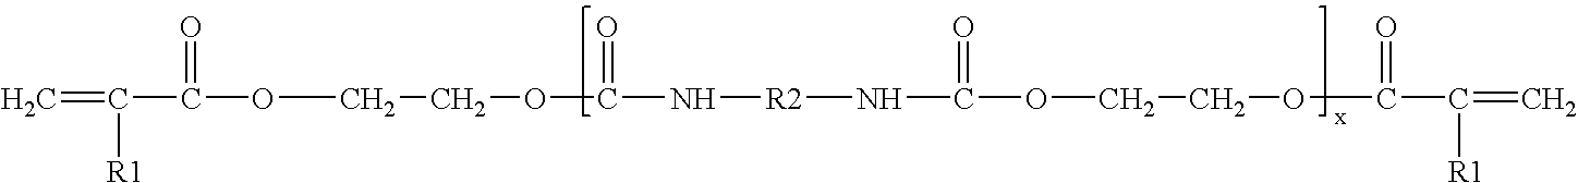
C=C([R1])C(OCCOC(=O)N[R2]NC(=O)OCCOC(C([R1])=C)=O)=O
